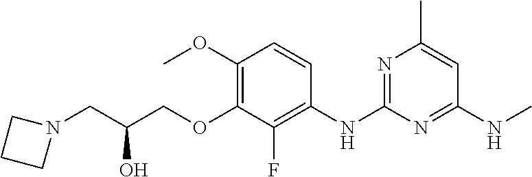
C1=CC(OC)=C(OCC(CN2CCC2)O)C(F)=C1NC1=NC(C)=CC(NC)=N1
